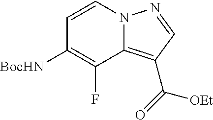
N12C(=C(C(=O)[OEt])C=N1)C(F)=C([BocHN])C=C2
